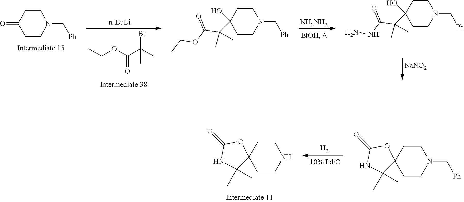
O=C1CCN(C[Ph])CC1.[NH2NH2].CCOC(C(C)(C)Br)=O.[n-BuLi].[NaNO2].C1CC(O)(C(C(OCC)=O)(C)C)CCN1C[Ph].C1CC(O)(C(C(NN)=O)(C)C)CCN1C[Ph].[H2].C1CC2(CCN1)C(C)(C)NC(=O)O2.C1CC2(CCN1C[Ph])C(C)(C)NC(=O)O2
